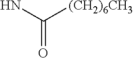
NC([(CH2)6CH3])=O
